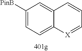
C1([PinB])=CC=C2C(=C1)C=CC=[X]2
